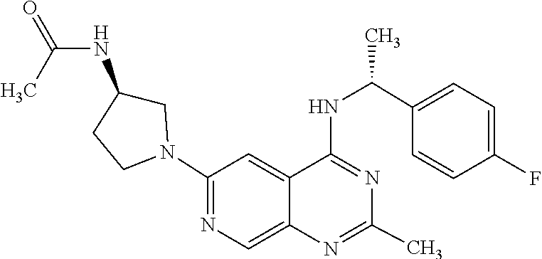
N1=C(NC(C2=CC=C(F)C=C2)C)C2=CC(N3CC(NC(=O)C)CC3)=NC=C2N=C1C
